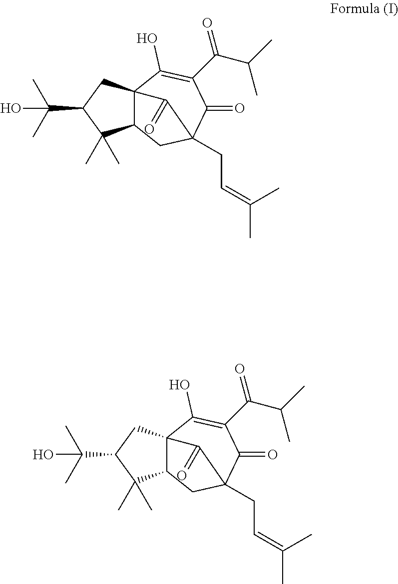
C123C(CC(CC=C(C)C)(C(=O)C(C(C(C)C)=O)=C1O)C2=O)C(C)(C)C(C(C)(C)O)C3.C123C(CC(CC=C(C)C)(C(=O)C(C(C(C)C)=O)=C1O)C2=O)C(C)(C)C(C(C)(C)O)C3
